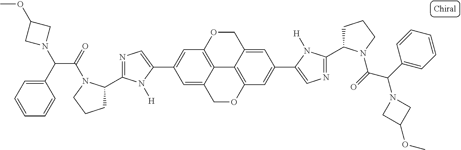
C12=C3OCC4=CC(C5=CN=C(C6CCCN6C(=O)C(C6=CC=CC=C6)N6CC(OC)C6)N5[H])=CC(=C14)OCC2=CC(C1=CN=C(C2CCCN2C(=O)C(C2=CC=CC=C2)N2CC(OC)C2)N1[H])=C3
